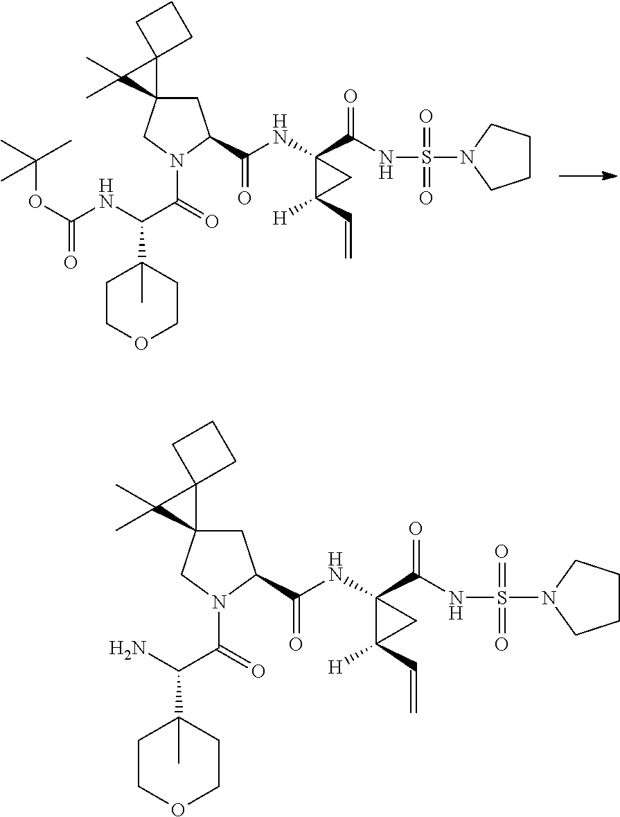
O(C(NC(C(=O)N1CC2(CC1C(NC1(C(=O)NS(=O)(=O)N3CCCC3)C(C=C)([H])C1)=O)C1(C2(C)C)CCC1)C1(C)CCOCC1)=O)C(C)(C)C.NC(C(=O)N1CC2(CC1C(NC1(C(=O)NS(=O)(=O)N3CCCC3)C(C=C)([H])C1)=O)C1(C2(C)C)CCC1)C1(C)CCOCC1
